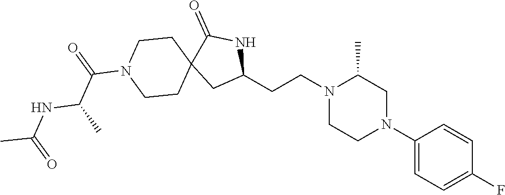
C1(CCN2CCN(C3=CC=C(F)C=C3)CC2C)NC(=O)C2(C1)CCN(C(=O)C(C)NC(=O)C)CC2
